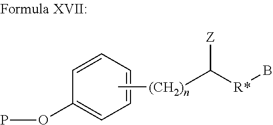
[(CH2)n](C([R*]B)[Z])C.C1=CC(OP)=CC=C1
